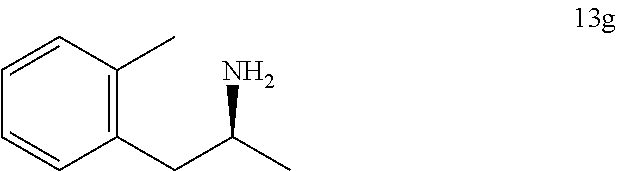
C1=CC(C)=C(CC(N)C)C=C1
